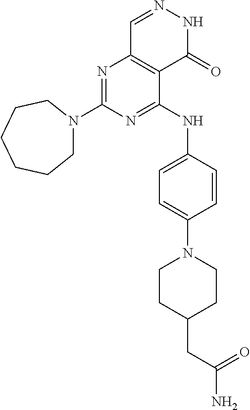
N1=C(N2CCCCCC2)N=C(NC2=CC=C(N3CCC(CC(=O)N)CC3)C=C2)C2=C1C=NNC2=O
